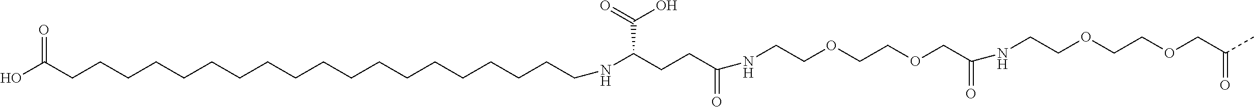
OC(CCCCCCCCCCCCCCCCCCCNC(CCC(=O)NCCOCCOCC(=O)NCCOCCOCC(C)=O)C(=O)O)=O
